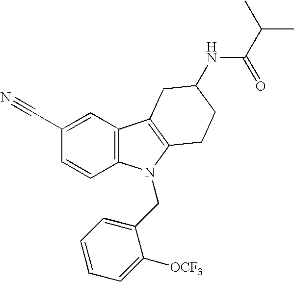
C1(C#N)=CC2=C(C=C1)N(CC1=CC=CC=C1[OCF3])C1=C2CC(NC(C(C)C)=O)CC1
